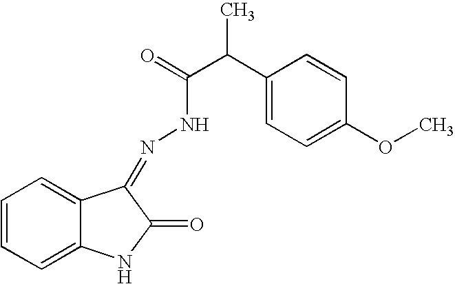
C12=CC=CC=C1NC(=O)C2=NNC(=O)C(C)C1=CC=C(OC)C=C1
